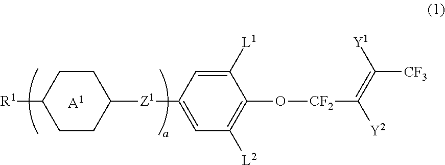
C1CC([Z1]C2=CC([L2])=C(O[CF2]C(=C([CF3])[Y1])[Y2])C([L1])=C2)CCC1[R1].[A1]
